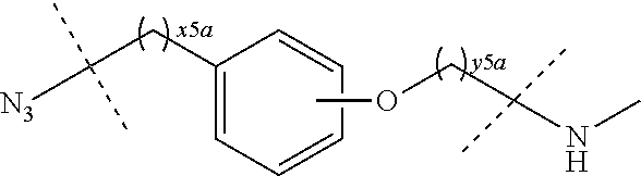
C1(CC([N3])(C)C)=CC=CC=C1.COCC(NC)(C)C
